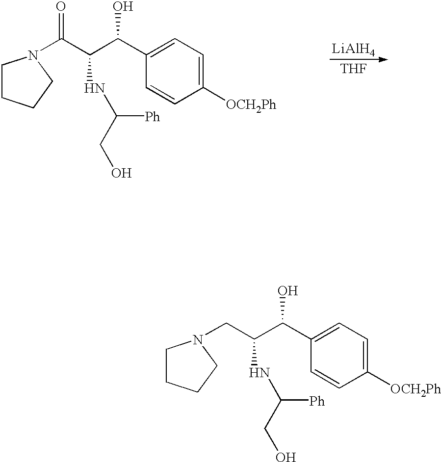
C1CCCN1C(=O)C(C(C1=CC=C([OCH2Ph])C=C1)O)NC(CO)[Ph].[LiAlH4].[THF].C1CCCN1CC(C(C1=CC=C([OCH2Ph])C=C1)O)NC(CO)[Ph]
